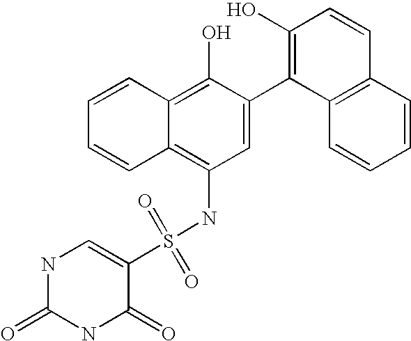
S(NC1=C2C(=C(O)C(C3=C(O)C=CC4=C3C=CC=C4)=C1)C=CC=C2)(=O)(=O)C1=CNC(=O)NC1=O
